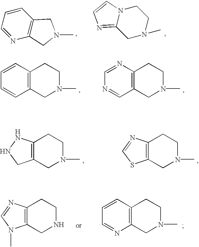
C1=CC=NC2=C1CN(C)C2.N12C(=NC=C1)CN(C)CC2.C12=C(CN(C)CC1)C=CC=C2.C12=C(CN(C)CC1)C=NC=N2.C12=C(CN(C)CC1)CNN2.C12=C(CN(C)CC1)SC=N2.C12=C(CNCC1)N(C)C=N2.C12=C(CN(C)CC1)N=CC=C2
